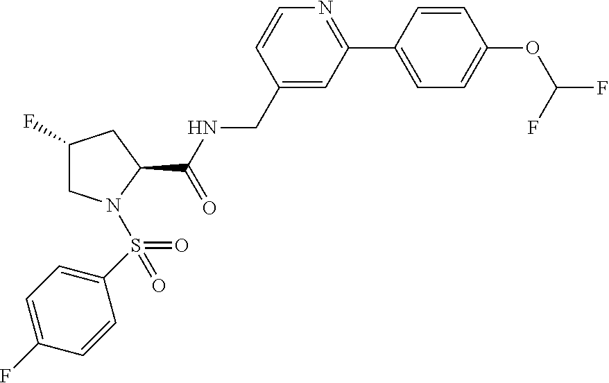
C1=CC(C2=NC=CC(CNC(C3CC(F)CN3S(=O)(C3=CC=C(F)C=C3)=O)=O)=C2)=CC=C1OC(F)F
